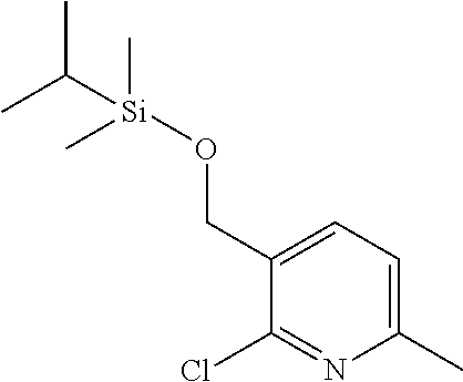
C1(CO[Si](C(C)C)(C)C)=CC=C(C)N=C1Cl
